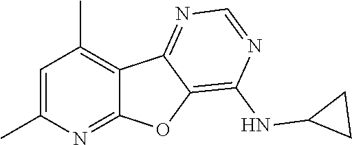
C1=C(C)N=C2C(=C1C)C1=NC=NC(NC3CC3)=C1O2
